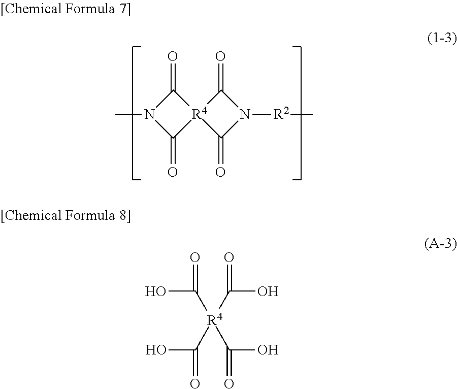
C1(=O)N([R2]C)C(=O)[R4]12C(=O)N(C)C2=O.C(O)(=O)[R4](C(O)=O)(C(O)=O)C(O)=O
